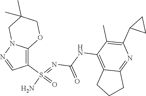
C(NC1=C2C(=NC(C3CC3)=C1C)CCC2)(N=S(N)(=O)C1=C2N(N=C1)CC(C)(C)CO2)=O
